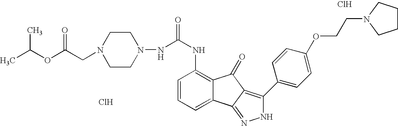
N(C(NC1=C2C(=CC=C1)C1=NNC(C3=CC=C(OCCN4CCCC4)C=C3)=C1C2=O)=O)N1CCN(CC(OC(C)C)=O)CC1.Cl.Cl
